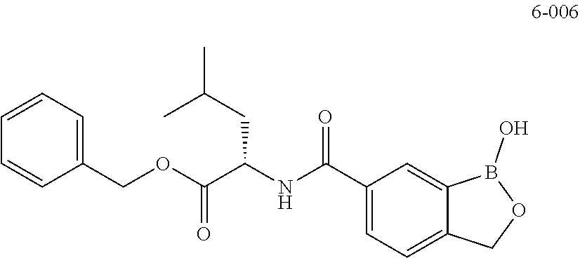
C1(C(NC(C(OCC2=CC=CC=C2)=O)CC(C)C)=O)=CC=C2C(=C1)B(O)OC2
